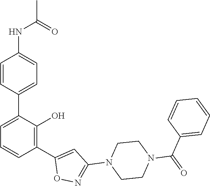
C1(C2=C(O)C(C3=CC=C(NC(C)=O)C=C3)=CC=C2)=CC(N2CCN(C(=O)C3=CC=CC=C3)CC2)=NO1
